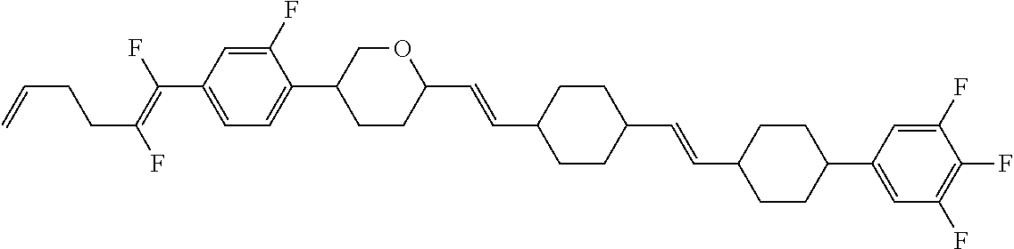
C1=C(F)C(C2CCC(C=CC3CCC(C=CC4CCC(C5=CC(F)=C(F)C(F)=C5)CC4)CC3)OC2)=CC=C1C(=C(F)CCC=C)F
